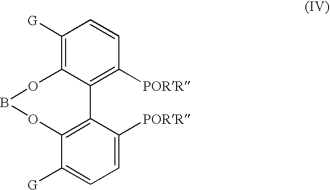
C1([PORR])=CC=C([G])C2=C1C1=C([PORR])C=CC([G])=C1OBO2
